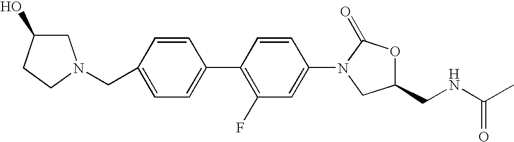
C1(CN2CCC(O)C2)=CC=C(C2=C(F)C=C(N3CC(CNC(C)=O)OC3=O)C=C2)C=C1
